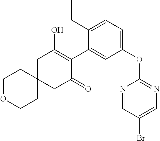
C1OCCC2(C1)CC(=O)C(C1=CC(OC3=NC=C(Br)C=N3)=CC=C1CC)=C(O)C2
